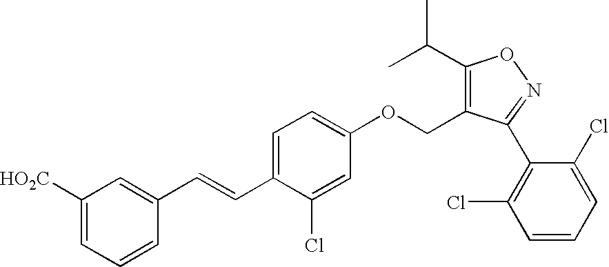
C1=CC(C=CC2=CC=C(OCC3=C(C(C)C)ON=C3C3=C(Cl)C=CC=C3Cl)C=C2Cl)=CC([HO2C])=C1
